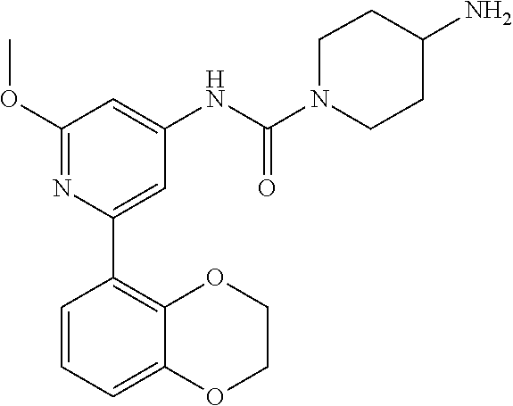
C1N(C(NC2=CC(OC)=NC(C3=C4OCCOC4=CC=C3)=C2)=O)CCC(N)C1
